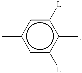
c1(C)c([L])cc(C)cc1[L]
